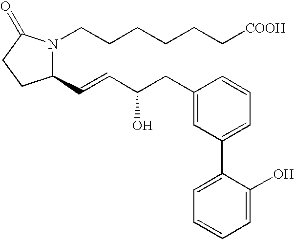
C1(C=CC(O)CC2=CC(C3=CC=CC=C3O)=CC=C2)N(CCCCCC[COOH])C(=O)CC1
